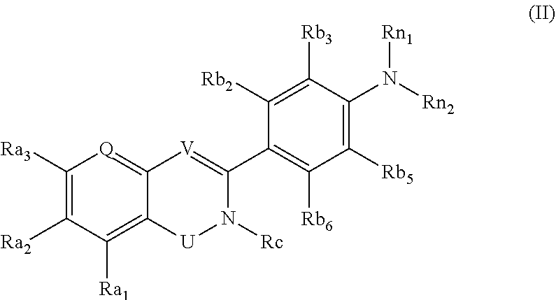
C1(N([Rn2])[Rn1])=C([Rb5])C([Rb6])=C(C2=[V]C3=[Q]C([Ra3])=C([Ra2])C([Ra1])=C3[U]N2[Rc])C([Rb2])=C1[Rb3]
